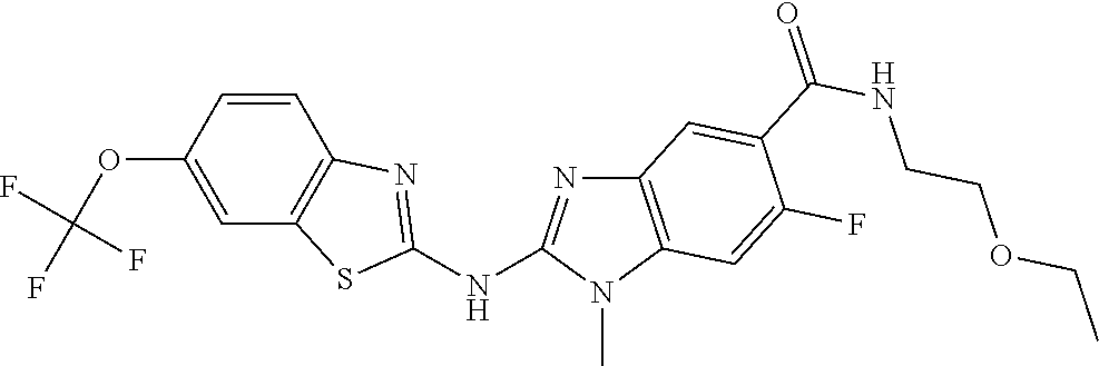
O(C1=CC2=C(C=C1)N=C(NC1=NC3=C(N1C)C=C(F)C(C(NCCOCC)=O)=C3)S2)C(F)(F)F
